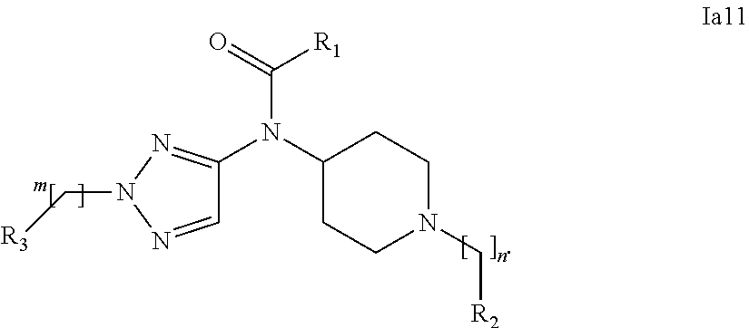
C1(N(C(=O)[R1])C2=NN(C[R3])N=C2)CCN(C[R2])CC1
